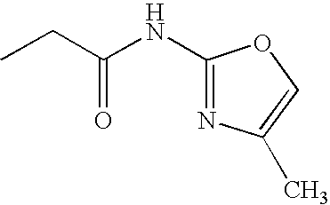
N(C(CC)=O)C1=NC(C)=CO1
